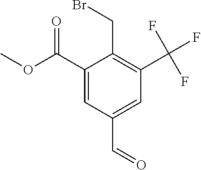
C1(C(OC)=O)=CC(C=O)=CC(C(F)(F)F)=C1CBr
